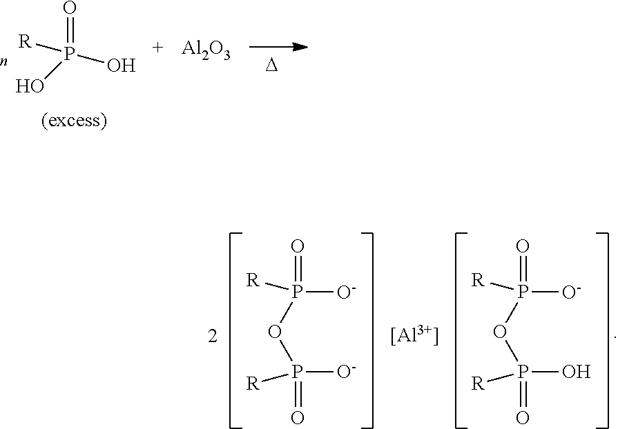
[R]P(O)(O)=O.[D].[Al2O3].P(OP([O-])(=O)[R])([O-])([R])=O.P(OP(O)(=O)[R])([O-])([R])=O.[[Al3+]]
